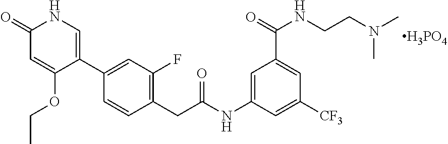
C1(=O)C=C(OCC)C(C2=CC(F)=C(CC(NC3=CC(C(=O)NCCN(C)C)=CC([CF3])=C3)=O)C=C2)=CN1.[H3PO4]
